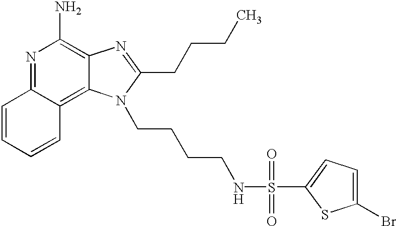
N1=C2C(=C3C(=C1N)N=C(CCCC)N3CCCCNS(=O)(=O)C1=CC=C(Br)S1)C=CC=C2
